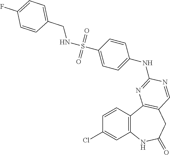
C1=CC2=C(C=C1Cl)NC(=O)CC1=C2N=C(NC2=CC=C(S(=O)(=O)NCC3=CC=C(F)C=C3)C=C2)N=C1
